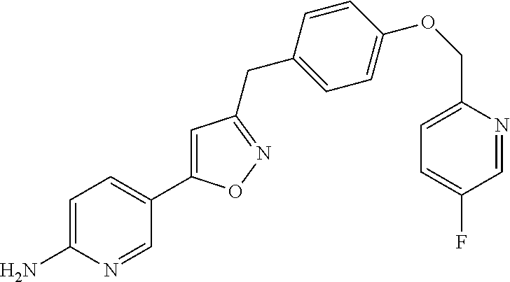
C1=C(N)N=CC(C2=CC(CC3=CC=C(OCC4=CC=C(F)C=N4)C=C3)=NO2)=C1
